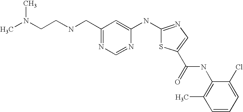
C1(CNCCN(C)C)=NC=NC(NC2=NC=C(C(=O)NC3=C(C)C=CC=C3Cl)S2)=C1
